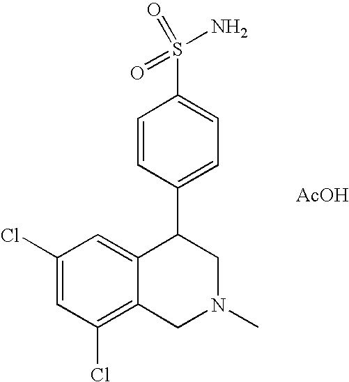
C1(Cl)=C2C(=CC(Cl)=C1)C(C1=CC=C(S(N)(=O)=O)C=C1)CN(C)C2.[AcOH]
